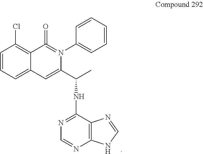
C1=CC=C2C(=C1Cl)C(=O)=N(C1=CC=CC=C1)C(C(NC1=NC=NC3=C1N=CN3)C)=C2
